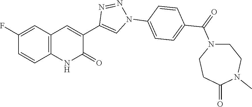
C1=CC(F)=CC2=C1NC(=O)C(C1=CN(C3=CC=C(C(=O)N4CCN(C)C(=O)CC4)C=C3)N=N1)=C2
